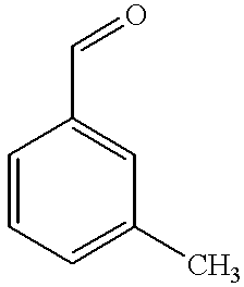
C1=CC=C(C)C=C1C=O
